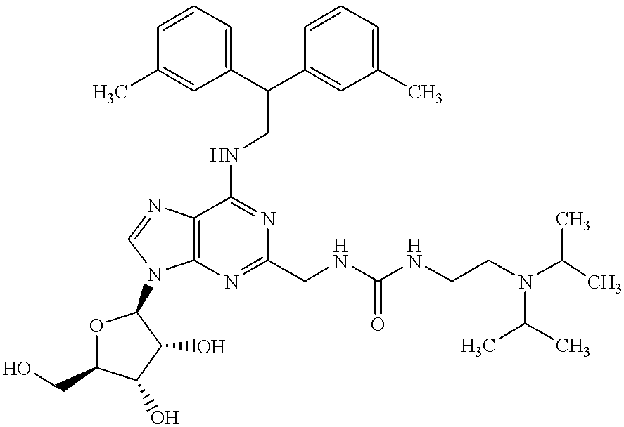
C12=C(N=C(CNC(=O)NCCN(C(C)C)C(C)C)N=C1NCC(C1=CC=CC(C)=C1)C1=CC(C)=CC=C1)N(C1OC(CO)C(O)C1O)C=N2
